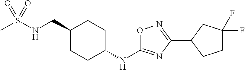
CS(NCC1CCC(NC2=NC(C3CCC(F)(F)C3)=NO2)CC1)(=O)=O
